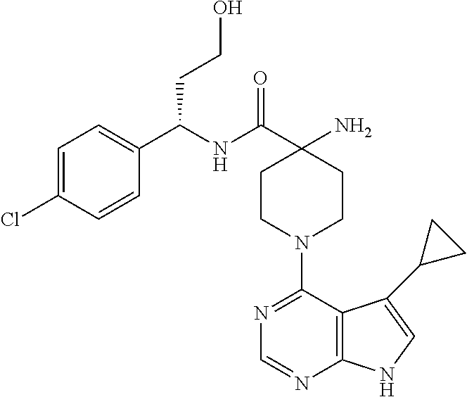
C1(N)(C(=O)NC(C2=CC=C(Cl)C=C2)CCO)CCN(C2=NC=NC3=C2C(C2CC2)=CN3)CC1
